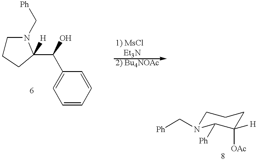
C1CCC(C(O)C2=CC=CC=C2)([H])N1C[Ph].C1([OAc])([H])CCCN(C[Ph])C1[Ph]
